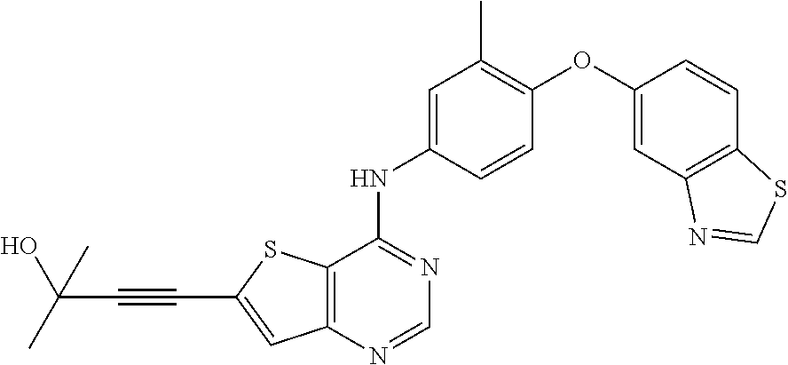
C1=NC2=C(C(NC3=CC(C)=C(OC4=CC5=C(C=C4)SC=N5)C=C3)=N1)SC(C#CC(O)(C)C)=C2
